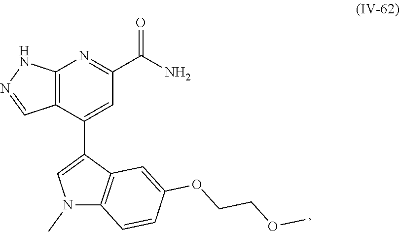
C12=C(C(C3=CN(C)C4=C3C=C(OCCOC)C=C4)=CC(C(N)=O)=N1)C=NN2
